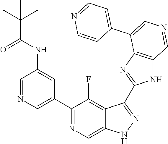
C1(C2=CN=CC(NC(=O)C(C)(C)C)=C2)=NC=C2C(=C1F)C(C1=NC3=C(N1)C=NC=C3C1=CC=NC=C1)=NN2
